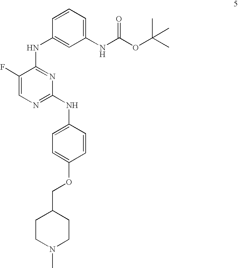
C1(F)=CN=C(NC2=CC=C(OCC3CCN(C)CC3)C=C2)N=C1NC1=CC(NC(OC(C)(C)C)=O)=CC=C1
